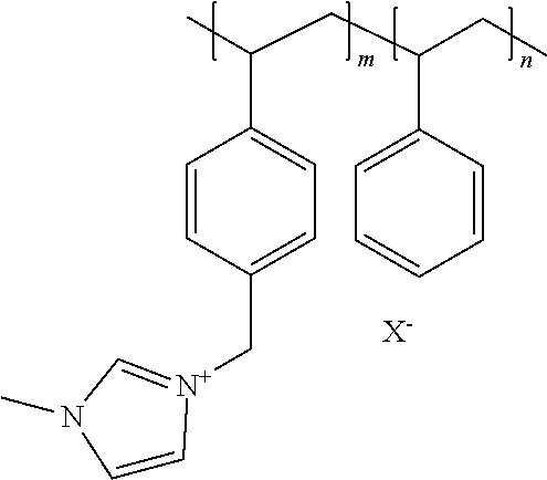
C1=C[N+](CC2=CC=C(C(C)CC(CC)C3=CC=CC=C3)C=C2)=CN1C.[X-]
